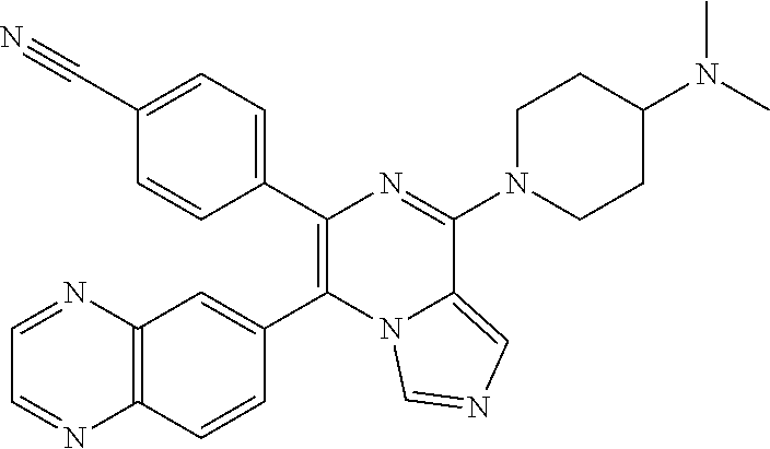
C1(C2=CC=C(C#N)C=C2)=C(C2=CC3=C(C=C2)N=CC=N3)N2C(=CN=C2)C(N2CCC(N(C)C)CC2)=N1
